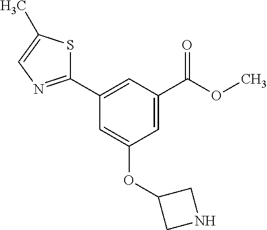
C1=C(C(OC)=O)C=C(C2=NC=C(C)S2)C=C1OC1CNC1
